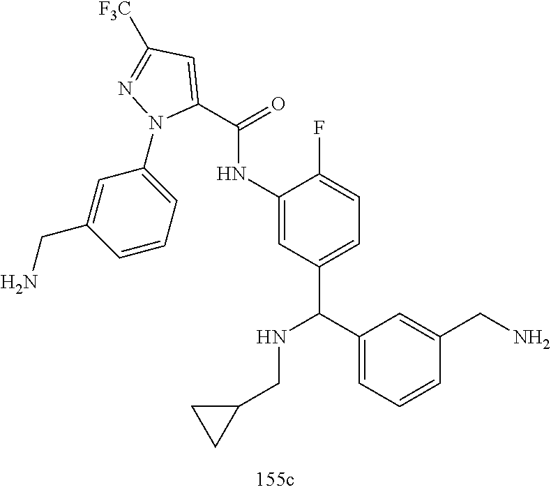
C1(C(C2=CC=CC(CN)=C2)NCC2CC2)=CC=C(F)C(NC(C2=CC([F3C])=NN2C2=CC=CC(CN)=C2)=O)=C1
